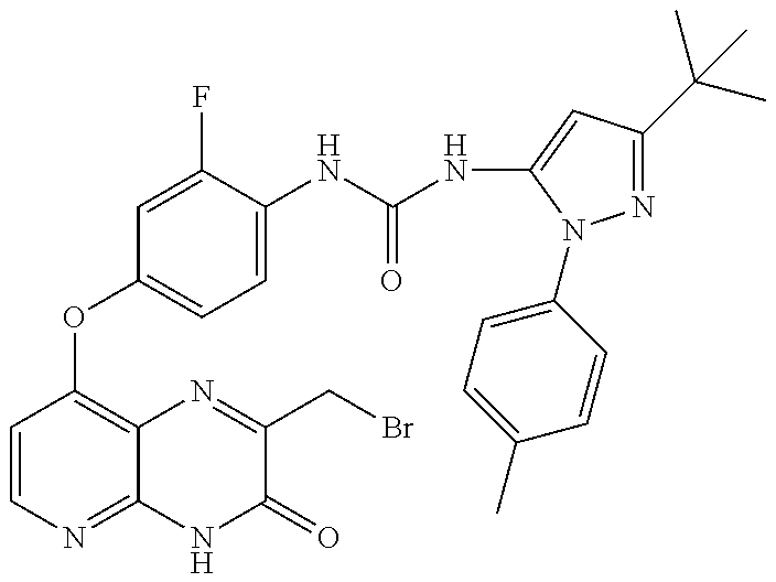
C1=CN=C2C(=C1OC1=CC=C(NC(=O)NC3=CC(C(C)(C)C)=NN3C3=CC=C(C)C=C3)C(F)=C1)N=C(CBr)C(=O)N2
